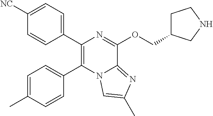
C1(C2=C(C3=CC=C([NC])C=C3)N=C(OCC3CCNC3)C3=NC(C)=CN23)=CC=C(C)C=C1
